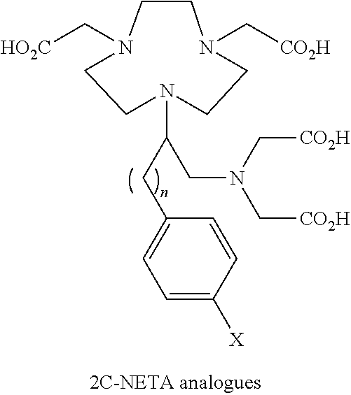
C1N(C[HO2C])CCN(C[CO2H])CCN(C(CN(C[CO2H])C[CO2H])CC2=CC=C([X])C=C2)C1
